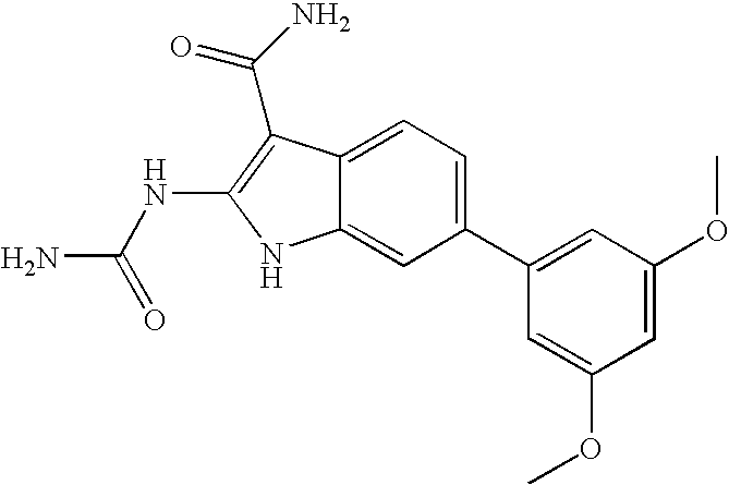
C1(C2=CC(OC)=CC(OC)=C2)=CC=C2C(=C1)NC(NC(N)=O)=C2C(=O)N
